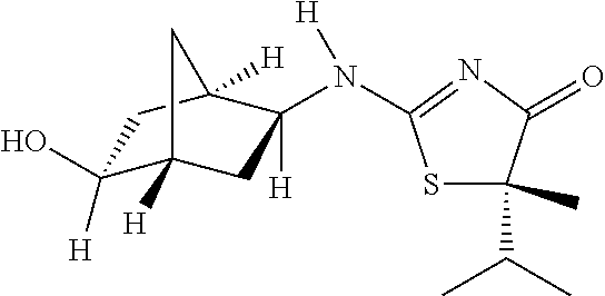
C1([H])(O)C2([H])CC(N([H])C3=NC(=O)C(C(C)C)(C)S3)([H])C([H])(C1)C2
